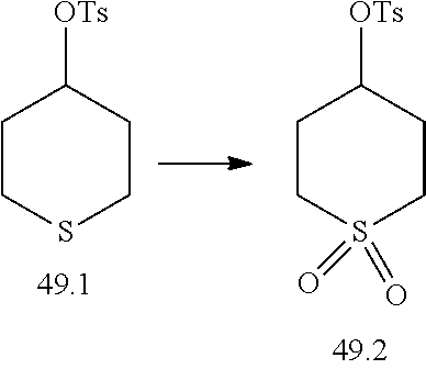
C1CS(=O)(=O)CCC1[OTs].C1CSCCC1[OTs]
